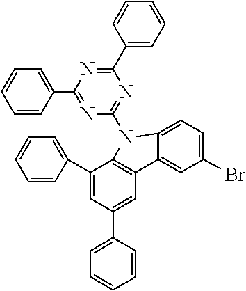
C1(C2=CC=CC=C2)=CC(C2=CC=CC=C2)=CC2=C1N(C1=NC(C3=CC=CC=C3)=NC(C3=CC=CC=C3)=N1)C1=CC=C(Br)C=C21
